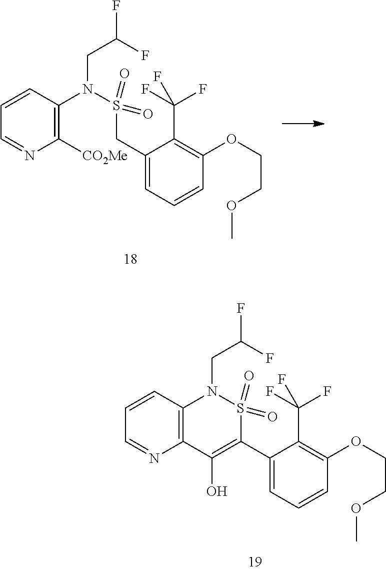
C1=C(CS(N(C2=C([CO2Me])N=CC=C2)CC(F)F)(=O)=O)C(C(F)(F)F)=C(OCCOC)C=C1.C1=C(C2=C(O)C3=C(C=CC=N3)N(CC(F)F)S2(=O)=O)C(C(F)(F)F)=C(OCCOC)C=C1
